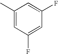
C1(C)=CC(F)=CC(F)=C1
